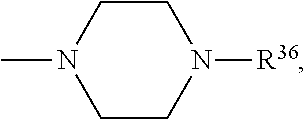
CN1CCN([R36])CC1
